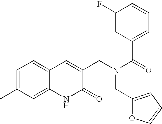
C1=C(C)C=C2C(=C1)C=C(CN(CC1=CC=CO1)C(C1=CC=CC(F)=C1)=O)C(=O)N2
